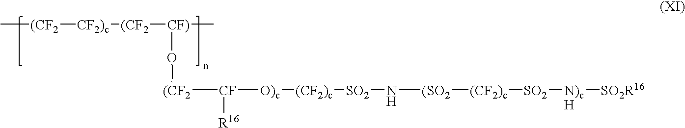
C[(CF2][CF2)c][(CF2][CF)](O[(CF2]([CF]([O)c][(CF2)c][SO2]N[(SO2][(CF2)c][SO2][N)cH][SO2R16])[R16])C)C
